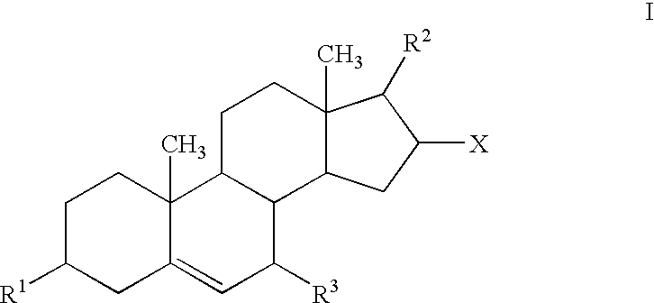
C1C([R1])CC2=CC([R3])C3C(C2(C)C1)CCC1(C)C3CC([X])C1[R2]
